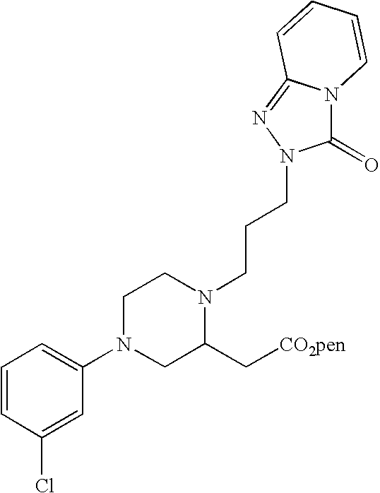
ClC1=CC(N2CC(C[CO2pen])N(CCCN3C(=O)N4C(=N3)C=CC=C4)CC2)=CC=C1
